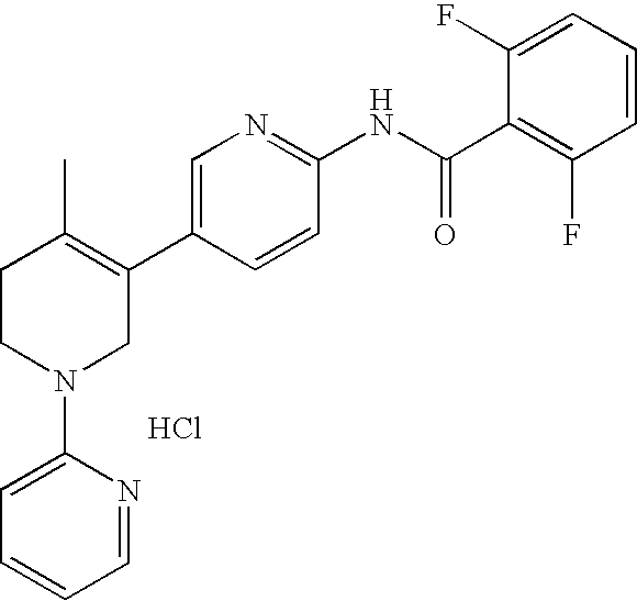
C1=C(C2=C(C)CCN(C3=CC=CC=N3)C2)C=CC(NC(C2=C(F)C=CC=C2F)=O)=N1.Cl
